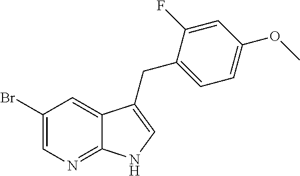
C12=NC=C(Br)C=C1C(CC1=CC=C(OC)C=C1F)=CN2
